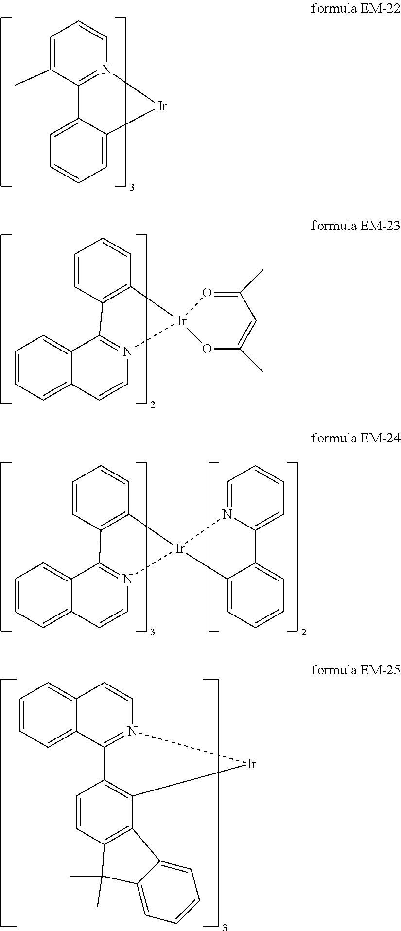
C1=CC2=C(C=C1)C1=N(C=CC3=CC=CC=C31)[Ir]21OC(C)=CC(C)=O1.C1=C(C)C2=N(C=C1)[Ir]C1=CC=CC=C21.C1=CC2=C(C=C1)C1=N(C=CC3=CC=CC=C31)[Ir]21N2=CC=CC=C2C2=CC=CC=C12.C1=CC=C2C(=C1)C=CN1=C2C2=C(C3=C(C=C2)C(C)(C)C2=CC=CC=C32)[Ir]1
